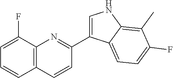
C12=C(C(F)=CC=C1)N=C(C1=CNC3=C(C)C(F)=CC=C13)C=C2
